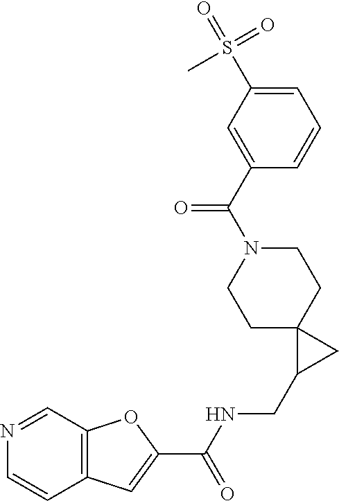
C12=C(C=NC=C1)OC(C(NCC1CC13CCN(C(C1=CC(S(=O)(=O)C)=CC=C1)=O)CC3)=O)=C2
